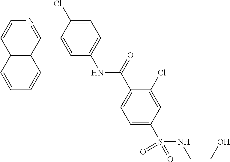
C12=C(C(C3=CC(NC(C4=CC=C(S(=O)(NCCO)=O)C=C4Cl)=O)=CC=C3Cl)=NC=C1)C=CC=C2
